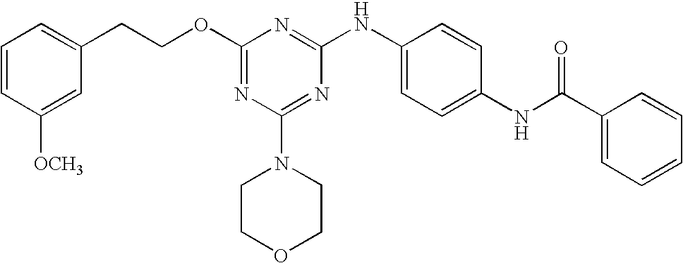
C1=CC([OCH3])=CC(CCOC2=NC(N3CCOCC3)=NC(NC3=CC=C(NC(C4=CC=CC=C4)=O)C=C3)=N2)=C1
